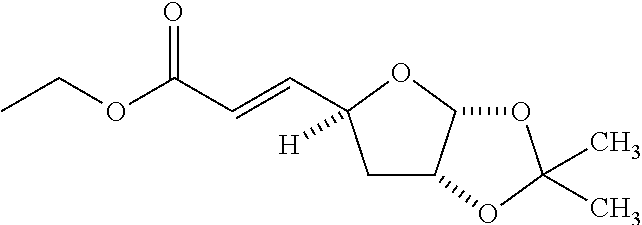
C1C2C(OC1(C=CC(OCC)=O)[H])OC(C)(C)O2
